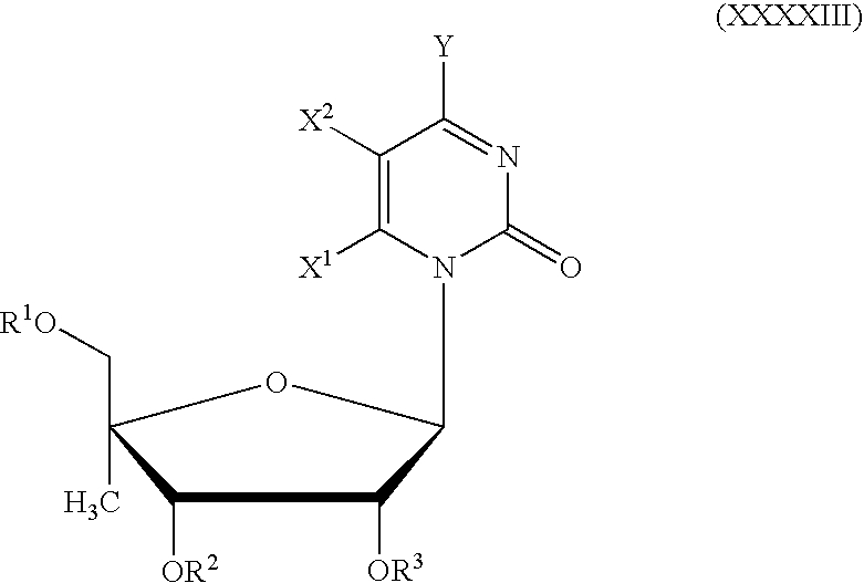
C(C1(C)OC(N2C(=O)N=C([Y])C([X2])=C2[X1])C([OR3])C1[OR2])[R1O]
